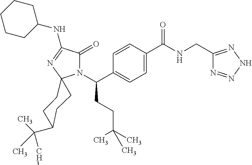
C1=C(C(=O)NCC2=NNN=N2)C=CC(C(N2C(=O)C(NC3CCCCC3)=NC23CCC(C(C)([CH3])C)CC3)CCC(C)(C)C)=C1
